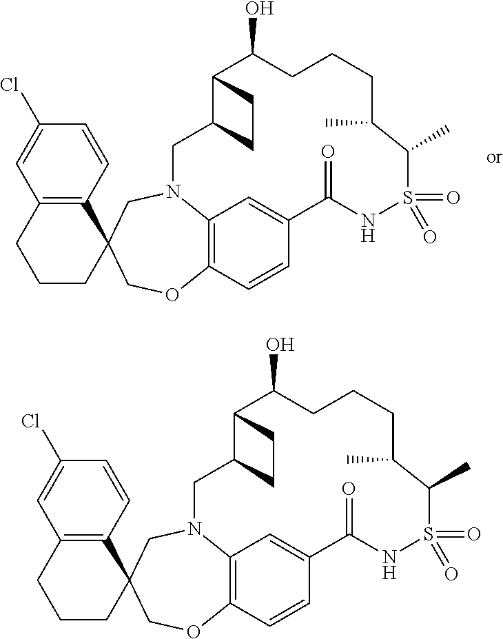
C12=C(C=CC(Cl)=C1)C1(CCC2)COC2=C3N(C1)CC1C(CC1)C(O)CCCC(C)C(C)S(=O)(=O)NC(=O)C(=C3)C=C2.C12=C(C=CC(Cl)=C1)C1(CCC2)COC2=C3N(C1)CC1C(CC1)C(O)CCCC(C)C(C)S(=O)(=O)NC(=O)C(=C3)C=C2
